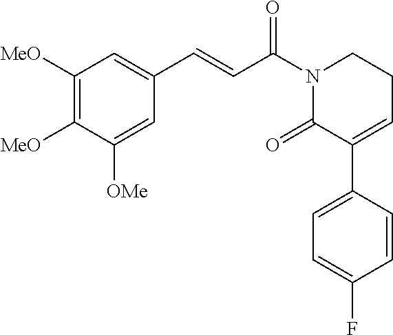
C1([MeO])=C([MeO])C([OMe])=CC(C=CC(N2C(=O)C(C3=CC=C(F)C=C3)=CCC2)=O)=C1
